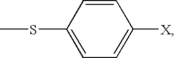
C1=CC(SC)=CC=C1[X]
